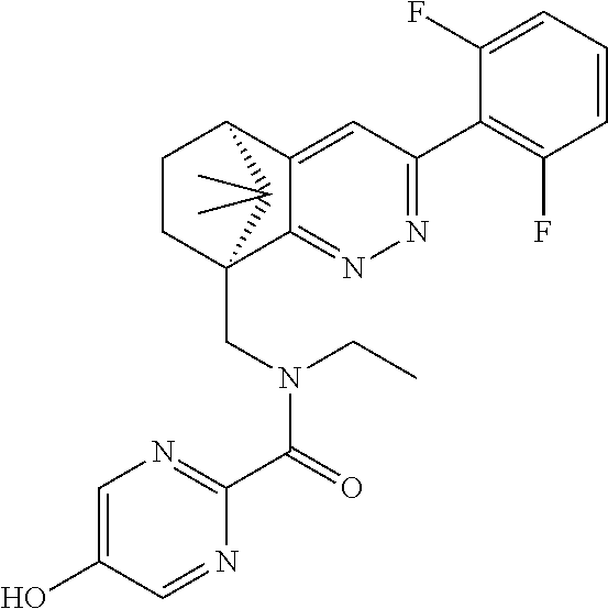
C12=CC(C3=C(F)C=CC=C3F)=NN=C1C1(CN(C(C3=NC=C(O)C=N3)=O)CC)CCC2C1(C)C
